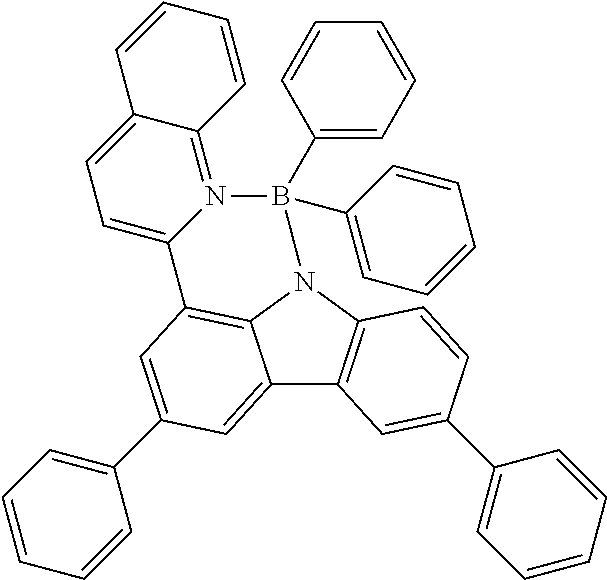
C12=CC(C3=CC=CC=C3)=CC3=C1N(C1=C2C=C(C2=CC=CC=C2)C=C1)B(C1=CC=CC=C1)(C1=CC=CC=C1)N1=C2C(=CC=C31)C=CC=C2
